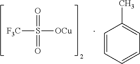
[F3C]S([OCu])(=O)=O.C1=CC=CC=C1C
